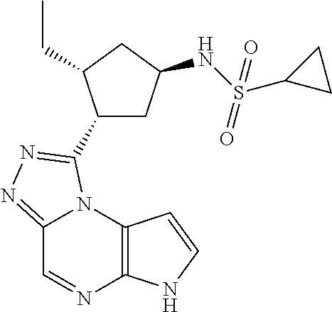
C12=NN=C(C3CC(NS(C4CC4)(=O)=O)CC3CC)N1C1=C(N=C2)NC=C1
